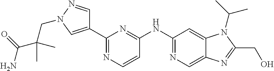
C1(C2=CN(CC(C(N)=O)(C)C)N=C2)=NC=CC(NC2=NC=C3C(=C2)N(C(C)C)C(CO)=N3)=N1
